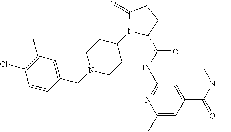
C1(Cl)=C(C)C=C(CN2CCC(N3C(C(NC4=NC(C)=CC(C(N(C)C)=O)=C4)=O)CCC3=O)CC2)C=C1
